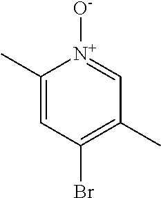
C1(C)=CC(Br)=C(C)C=[N+]1[O-]
